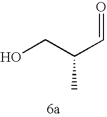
OCC(C=O)C
